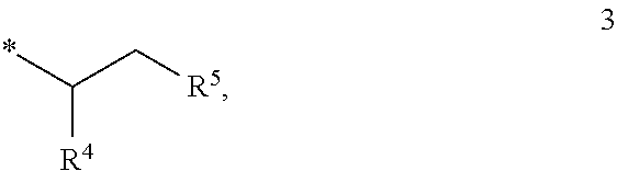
*C([R4])C[R5]
